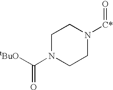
C1N(C([tBuO])=O)CCN([C*]=O)C1
